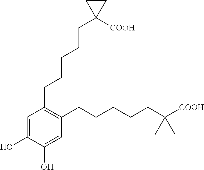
C1=C(O)C(O)=CC(CCCCCC([COOH])(C)C)=C1CCCCCC1([COOH])CC1
